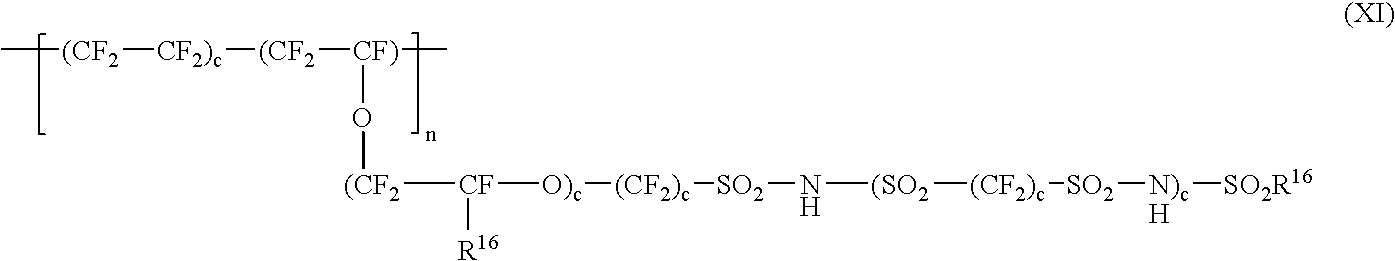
C[(CF2][CF2)c][(CF2][CF)](O[(CF2][CF]([O)c][(CF2)c][SO2]N[(SO2][(CF2)c][SO2][N)cH][SO2R16])[R16])C
